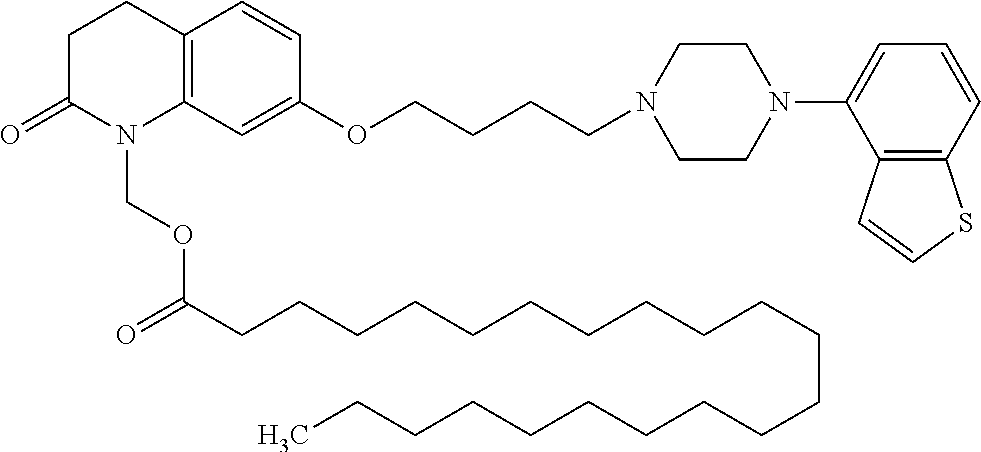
C12=C(C=C(OCCCCN3CCN(C4=CC=CC5=C4C=CS5)CC3)C=C1)N(COC(CCCCCCCCCCCCCCCCCCCCC)=O)C(=O)CC2
